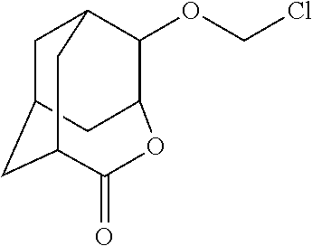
C1C2CC3C(=O)OC(C(OCCl)C1C3)C2
